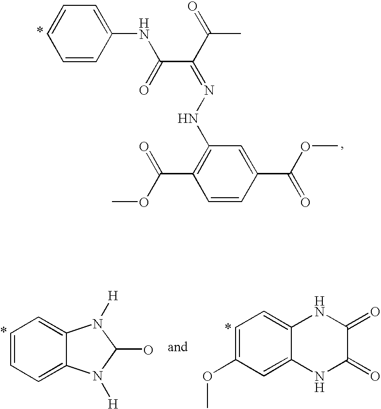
C1=CC=C2C(=C1)N([H])C(O)N2[H].C1=C(OC)C=C2C(=C1)NC(=O)C(=O)N2.C1=CC(NC(C(C(C)=O)=NNC2=C(C(=O)OC)C=CC(C(OC)=O)=C2)=O)=CC=C1
